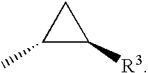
C1(C)C([R3])C1
